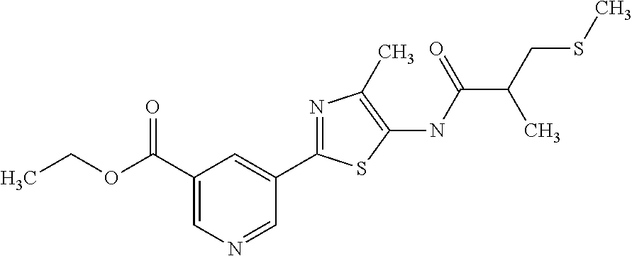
C1(C(OCC)=O)=CN=CC(C2=NC(C)=C(NC(C(C)CSC)=O)S2)=C1
